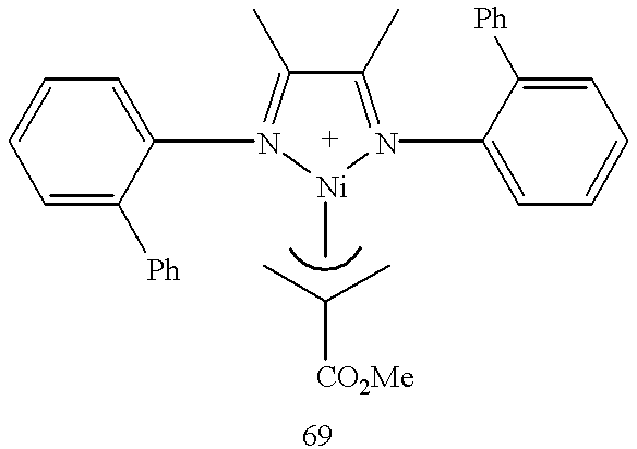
C1(C)=N(C2=CC=CC=C2[Ph])[Ni](C)N(C2=CC=CC=C2[Ph])=C1C.CC(C)[CO2Me]
